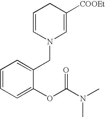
C1=CC=C(OC(N(C)C)=O)C(CN2C=C([COOEt])CC=C2)=C1
